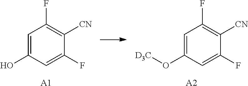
C1=C(O[D3C])C=C(F)C([CN])=C1F.[A2].C1=C(O)C=C(F)C([CN])=C1F.[A1]
